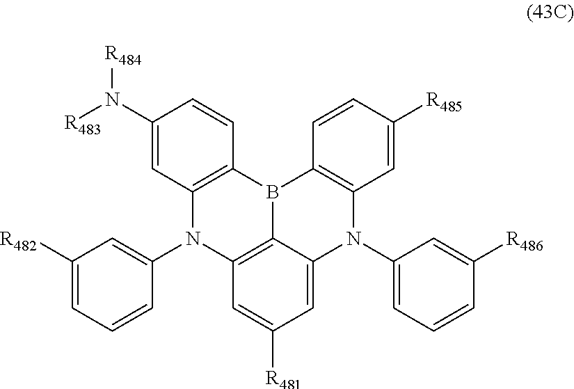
C12=C(B3C4=C(N1C1=CC([R482])=CC=C1)C=C([R481])C=C4N(C1=CC=CC([R486])=C1)C1=C3C=CC([R485])=C1)C=CC(N([R483])[R484])=C2
